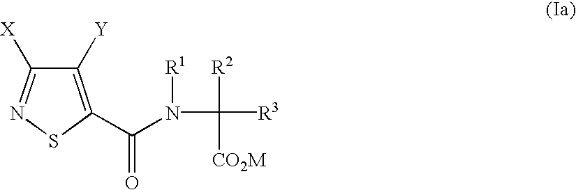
C1(C(N([R1])C([R2])([CO2M])[R3])=O)=C([Y])C([X])=NS1
